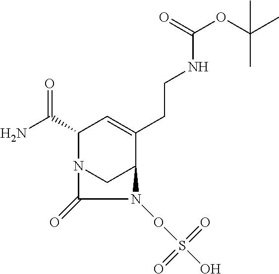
C1(C(N)=O)N2CC(C(CCNC(OC(C)(C)C)=O)=C1)N(OS(O)(=O)=O)C2=O
